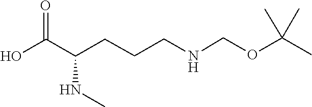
N(C)C(C(O)=O)CCCNCOC(C)(C)C
